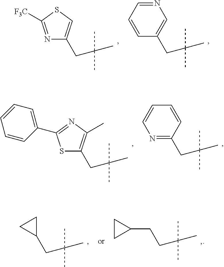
N1=C([F3C])SC=C1CC(C)(C)C.N1=CC=CC(CC(C)(C)C)=C1.C1=CC(C2=NC(C)=C(CC(C)(C)C)S2)=CC=C1.C1=CC(CC(C)(C)C)=NC=C1.C1(CC(C)(C)C)CC1.C1CC1CCC(C)(C)C
